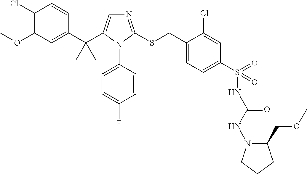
C1(Cl)=C(OC)C=C(C(C)(C)C2=CN=C(SCC3=CC=C(S(=O)(=O)NC(NN4C(COC)CCC4)=O)C=C3Cl)N2C2=CC=C(F)C=C2)C=C1
